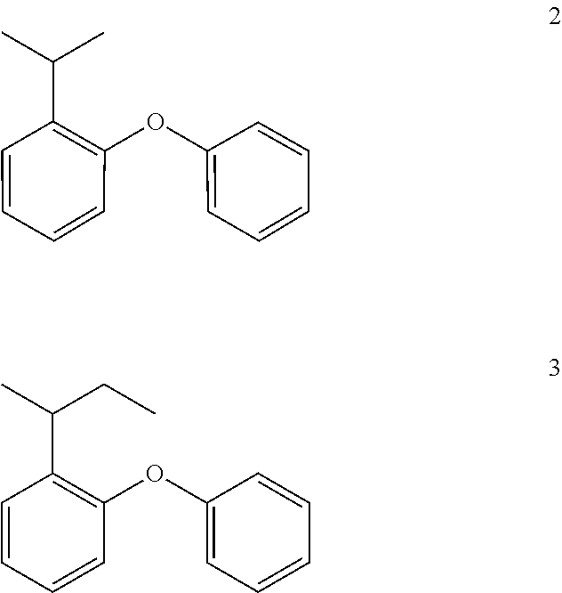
C1(OC2=C(C(C)C)C=CC=C2)=CC=CC=C1.C1=CC=CC(OC2=CC=CC=C2)=C1C(C)CC
